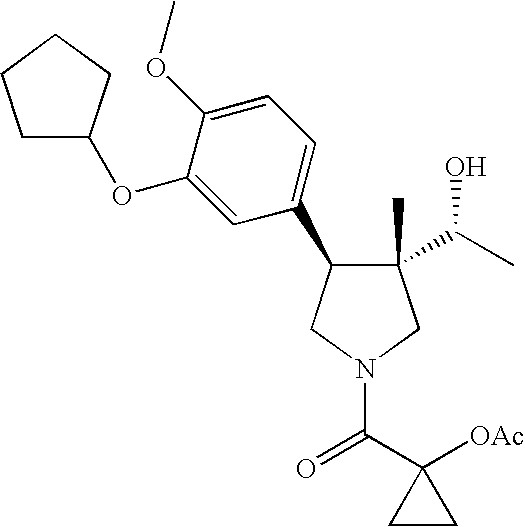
C1(C)(C(C)O)C(C2=CC=C(OC)C(OC3CCCC3)=C2)CN(C(C2([OAc])CC2)=O)C1
